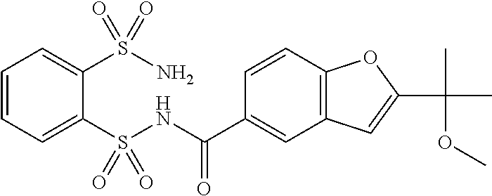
C1=CC=C(S(NC(C2=CC3=C(C=C2)OC(C(OC)(C)C)=C3)=O)(=O)=O)C(S(N)(=O)=O)=C1
